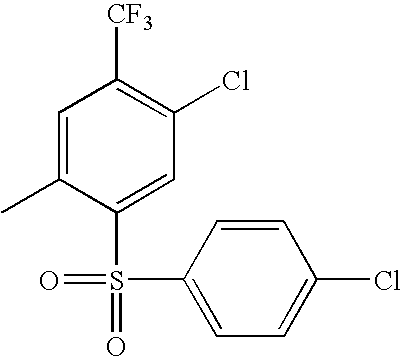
C1=C(C)C(S(=O)(C2=CC=C(Cl)C=C2)=O)=CC(Cl)=C1[CF3]
